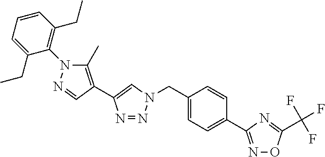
C1(CN2N=NC(C3=C(C)N(C4=C(CC)C=CC=C4CC)N=C3)=C2)=CC=C(C2=NOC(C(F)(F)F)=N2)C=C1
